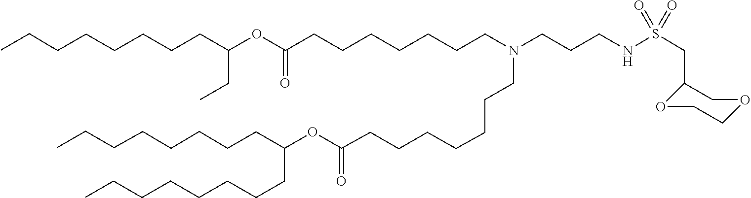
O(C(=O)CCCCCCCN(CCCCCCCC(OC(CC)CCCCCCCC)=O)CCCNS(CC1COCCO1)(=O)=O)C(CCCCCCCC)CCCCCCCC
